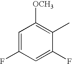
C1(F)=CC(F)=CC([OCH3])=C1C
